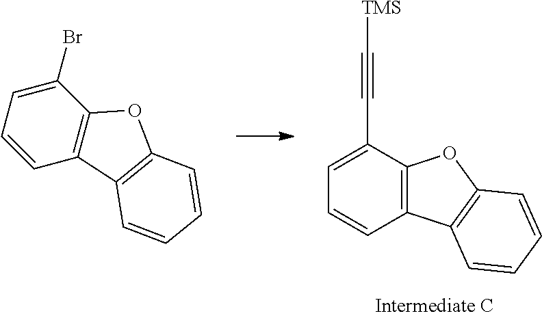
C1=C(C#C[TMS])C2=C(C=C1)C1=C(O2)C=CC=C1.C1=CC2=C(C(Br)=C1)OC1=C2C=CC=C1
